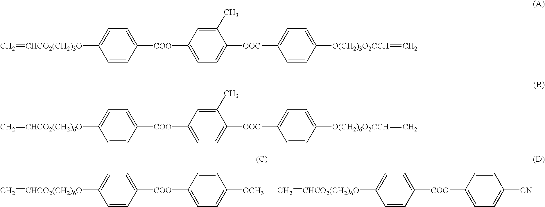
C=[CHCO2(CH2)3O]C1=CC=C([COO]C2=CC=C([OOC]C3=CC=C([O(CH2)3O2CCH]=C)C=C3)C(C)=C2)C=C1.C=[CHCO2(CH2)6O]C1=CC=C([COO]C2=CC=C([OOC]C3=CC=C([O(CH2)6O2CCH]=C)C=C3)C(C)=C2)C=C1.C=[CHCO2(CH2)6O]C1=CC=C([COO]C2=CC=C([OCH3])C=C2)C=C1.C=[CHCO2(CH2)6O]C1=CC=C([COO]C2=CC=C([CN])C=C2)C=C1
